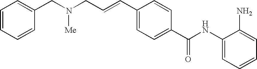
C(C=CC1=CC=C(C(NC2=CC=CC=C2N)=O)C=C1)N(CC1=CC=CC=C1)[Me]
